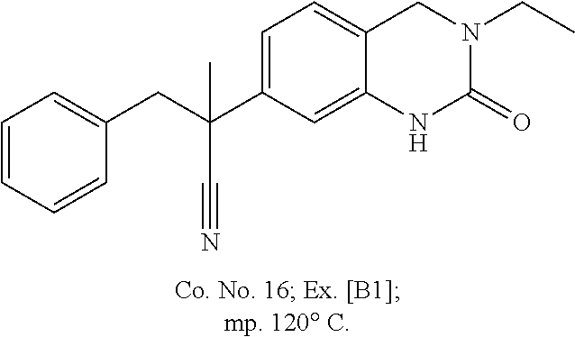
C(C1=CC=C2C(=C1)NC(=O)N(CC)C2)(C#N)(CC1=CC=CC=C1)C
